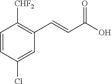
C1=CC(Cl)=CC(C=CC(O)=O)=C1[CHF2]
